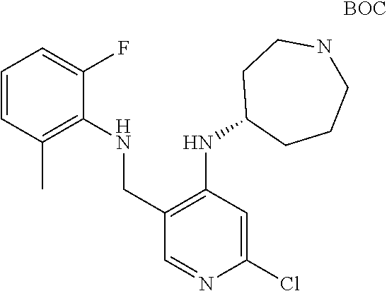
C1(Cl)=CC(NC2CCCNCC2)=C(CNC2=C(C)C=CC=C2F)C=N1.[BOC]
